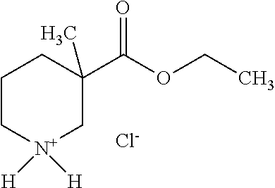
C1C[N+]([H])([H])CC(C(=O)OCC)(C)C1.[Cl-]
